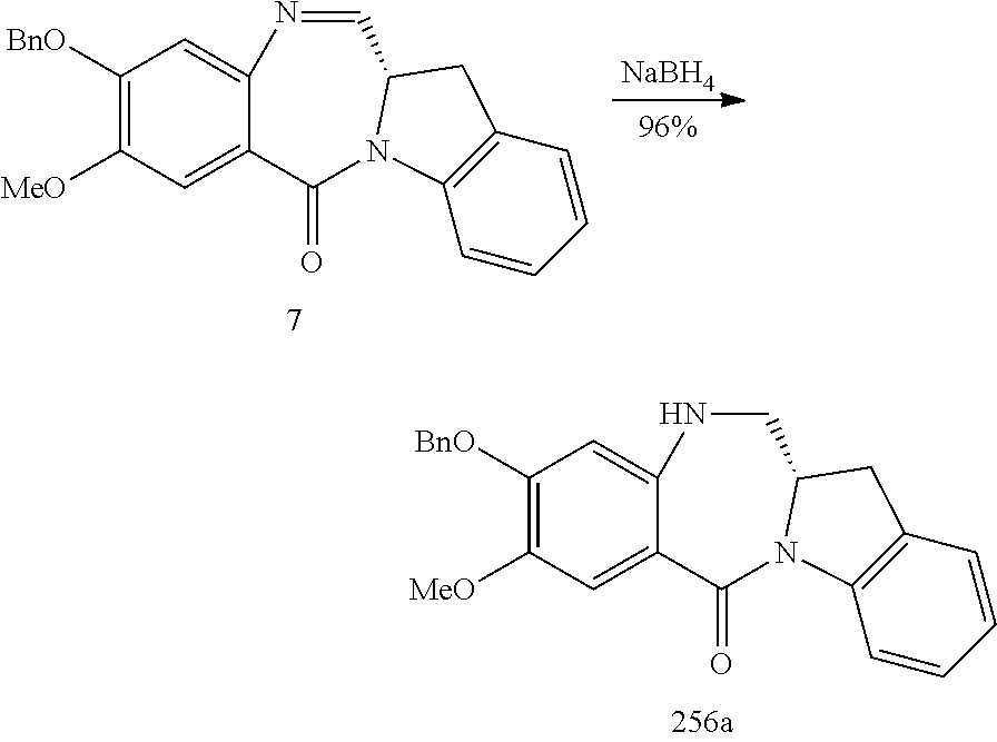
C1([BnO])=C([MeO])C=C2C(=C1)NCC1CC3=C(C=CC=C3)N1C2=O.C1([BnO])=C([MeO])C=C2C(=C1)N=CC1CC3=C(C=CC=C3)N1C2=O.[NaBH4]
